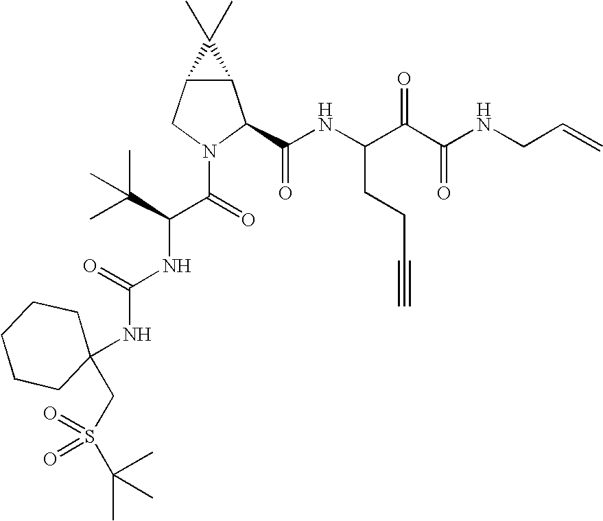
C12C(CN(C(=O)C(C(C)(C)C)NC(NC3(CS(C(C)(C)C)(=O)=O)CCCCC3)=O)C1C(NC(C(C(NCC=C)=O)=O)CCC#C)=O)C2(C)C
